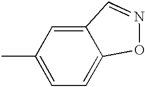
C1=C2C(=CC(C)=C1)C=NO2
